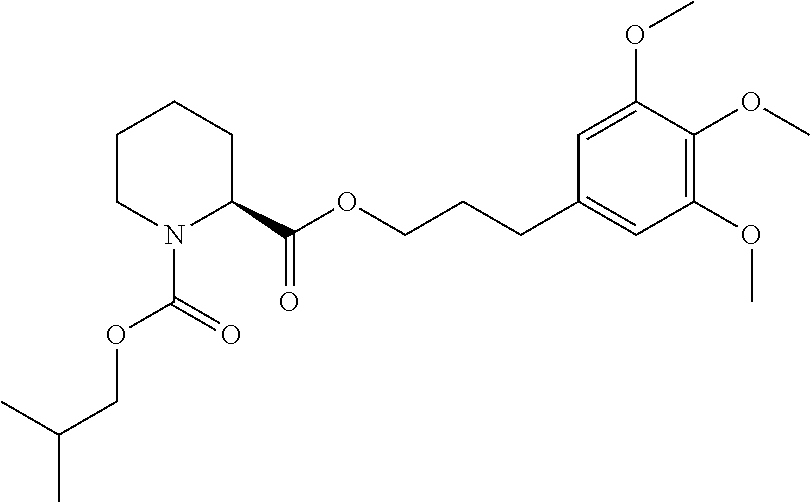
CC(C)COC(N1C(C(=O)OCCCC2=CC(OC)=C(OC)C(OC)=C2)CCCC1)=O
